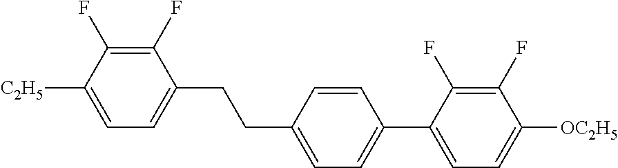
C1(F)=C(F)C([C2H5])=CC=C1CCC1=CC=C(C2=CC=C([OC2H5])C(F)=C2F)C=C1
